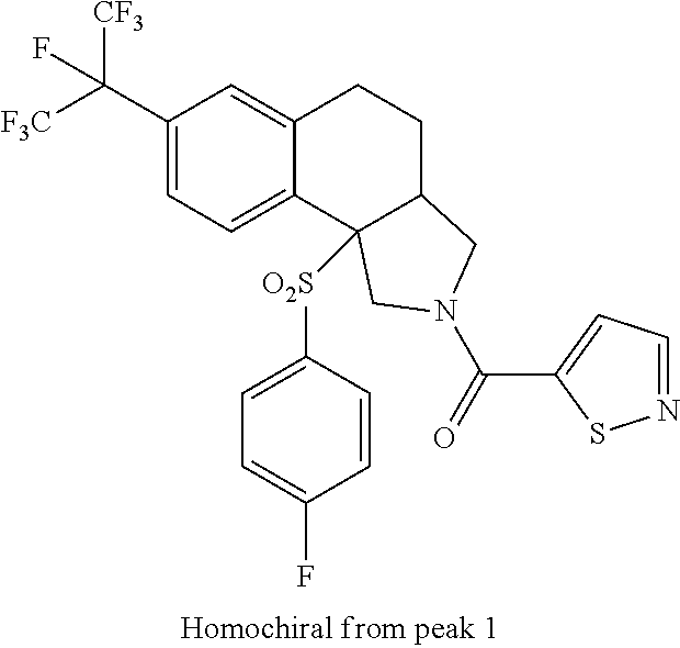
[F3C]C(C1=CC=C2C(=C1)CCC1C2([O2S]C2=CC=C(F)C=C2)CN(C(=O)C2=CC=NS2)C1)([CF3])F
